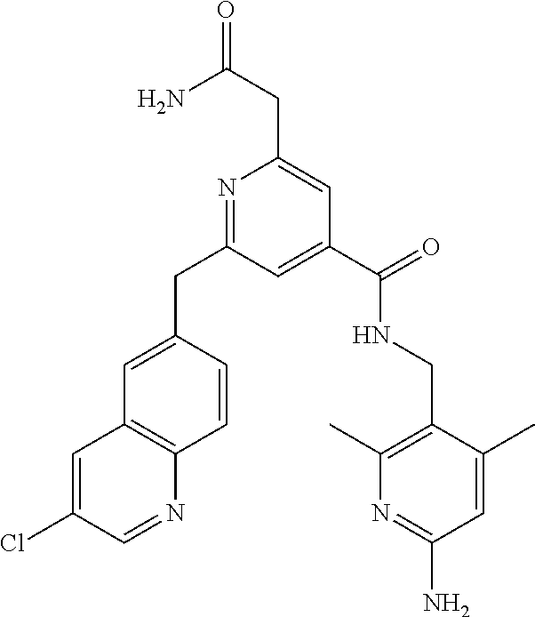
C1(C(=O)NCC2=C(C)N=C(N)C=C2C)=CC(CC2=CC3=C(C=C2)N=CC(Cl)=C3)=NC(CC(=O)N)=C1
